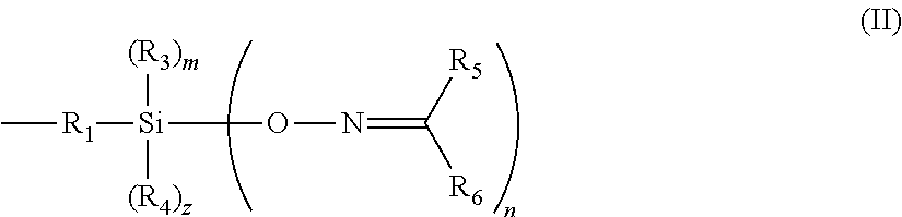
C[R1][Si](ON=C([R6])[R5])([(R3)m])[(R4)z]
